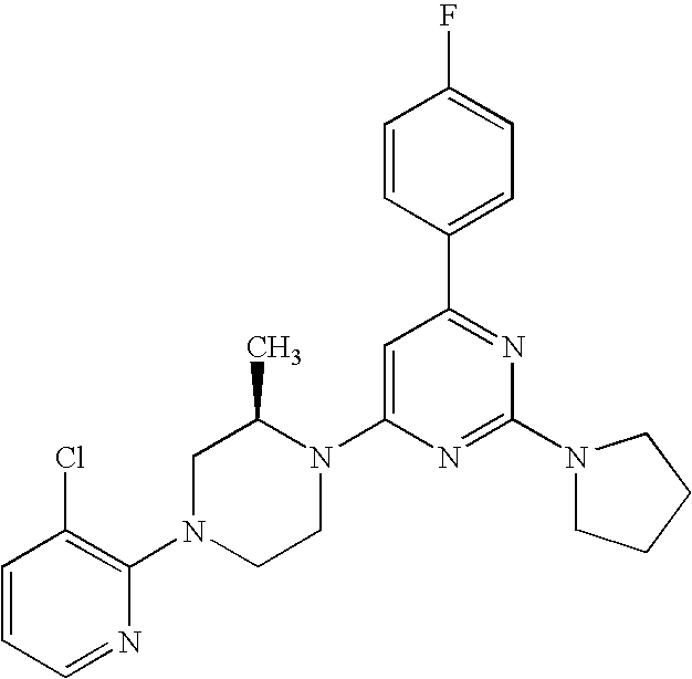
C1=CC=NC(N2CCN(C3=CC(C4=CC=C(F)C=C4)=NC(N4CCCC4)=N3)C(C)C2)=C1Cl
